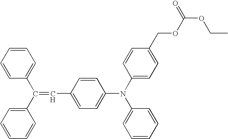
C1=CC=CC(C(C2=CC=CC=C2)=CC2=CC=C(N(C3=CC=C(COC(OCC)=O)C=C3)C3=CC=CC=C3)C=C2)=C1
